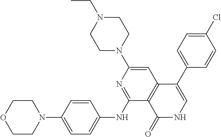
N1(C2=CC3=C(C(NC4=CC=C(N5CCOCC5)C=C4)=N2)C(=O)NC=C3C2=CC=C(Cl)C=C2)CCN(CC)CC1
